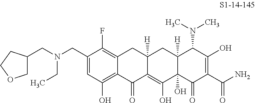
C1(CN(CC2COCC2)CC)=CC(O)=C2C(=C1F)CC1([H])C(=C(O)C3(O)C([H])(C1)C(N(C)C)C(O)=C(C(=O)N)C3=O)C2=O
